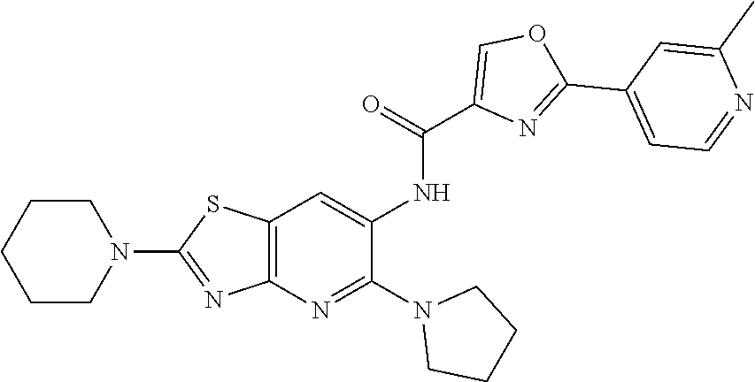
N1(C2=NC3=C(SC(N4CCCCC4)=N3)C=C2NC(C2=COC(C3=CC=NC(C)=C3)=N2)=O)CCCC1
